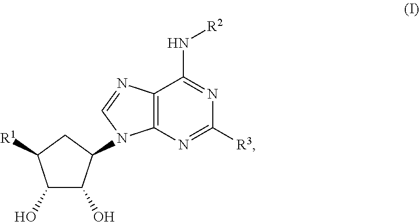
C1C(N2C3=C(C(N[R2])=NC([R3])=N3)N=C2)C(O)C(O)C1[R1]
